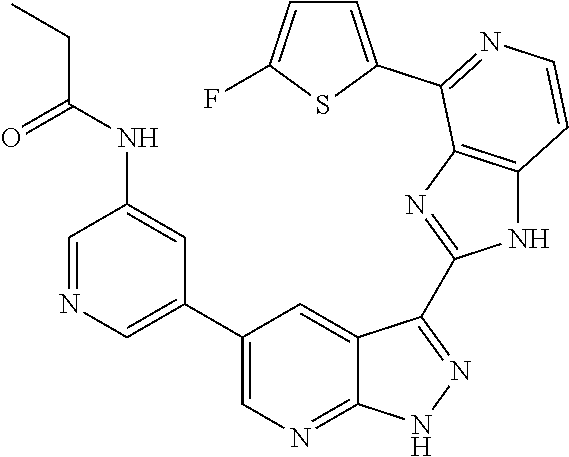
C1=NC=C(C2=CN=C3C(=C2)C(C2=NC4=C(N2)C=CN=C4C2=CC=C(F)S2)=NN3)C=C1NC(CC)=O
